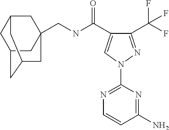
C(NC(=O)C1=CN(C2=NC=CC(N)=N2)N=C1C(F)(F)F)C12CC3CC(CC(C1)C3)C2
